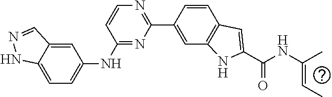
C1=C2C(=CC=C1NC1=NC(C3=CC4=C(C=C3)C=C(C(NC(=CC)C)=O)N4)=NC=C1)NN=C2
